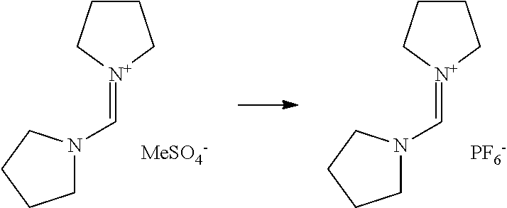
[N+]1(=CN2CCCC2)CCCC1.[PF6-].[N+]1(=CN2CCCC2)CCCC1.[MeSO4-]
